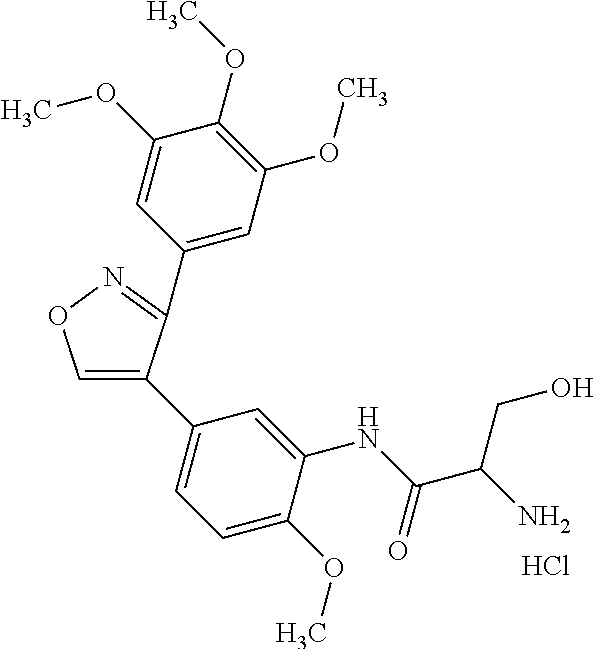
C1=C(C2=CC=C(OC)C(NC(C(N)CO)=O)=C2)C(C2=CC(OC)=C(OC)C(OC)=C2)=NO1.Cl
